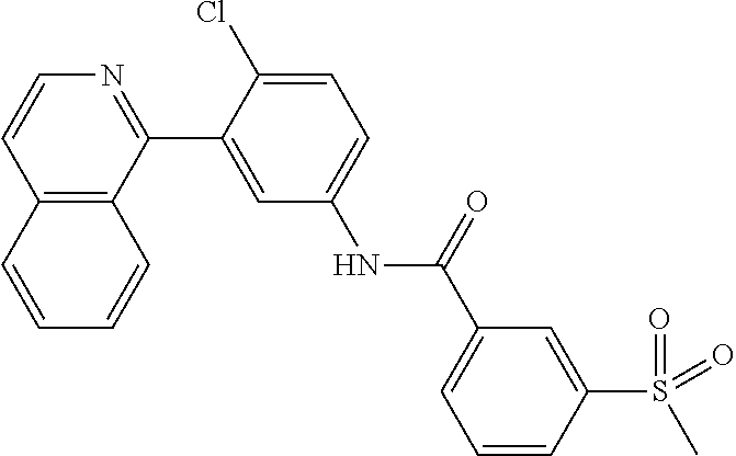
C12=C(C(C3=CC(NC(C4=CC=CC(S(C)(=O)=O)=C4)=O)=CC=C3Cl)=NC=C1)C=CC=C2
